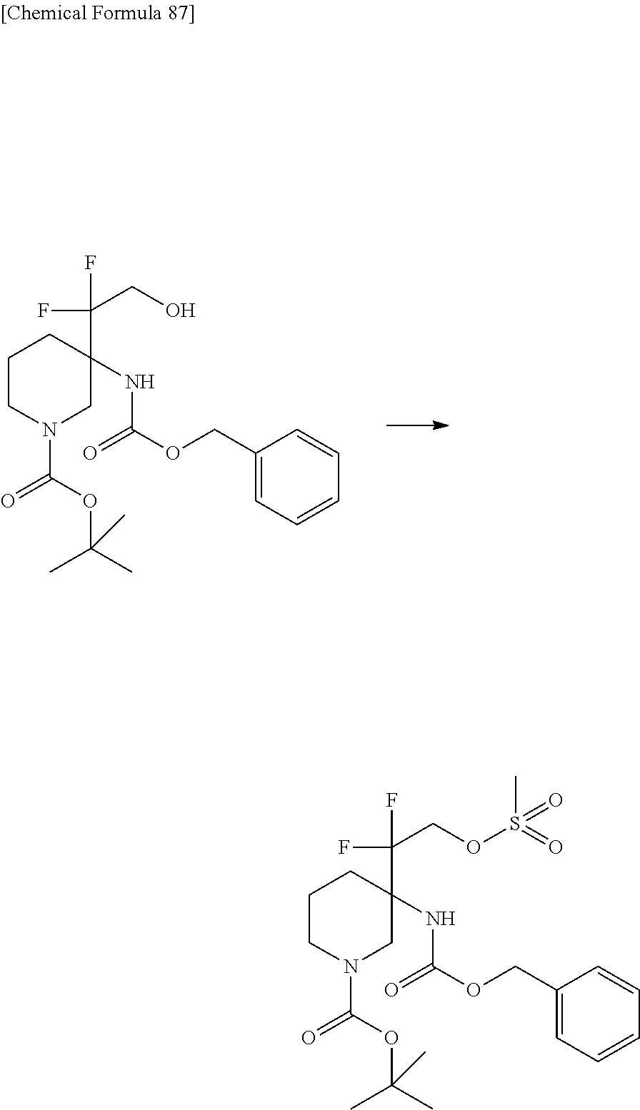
N1(C(=O)OC(C)(C)C)CC(C(F)(F)CO)(NC(OCC2=CC=CC=C2)=O)CCC1.N1(C(=O)OC(C)(C)C)CC(C(F)(F)COS(=O)(C)=O)(NC(OCC2=CC=CC=C2)=O)CCC1
